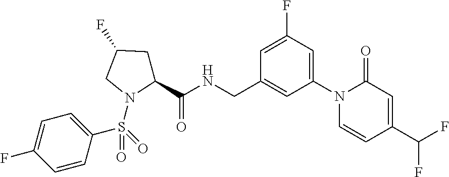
C1=C(F)C=C(N2C=CC(C(F)F)=CC2=O)C=C1CNC(C1CC(F)CN1S(=O)(=O)C1=CC=C(F)C=C1)=O
